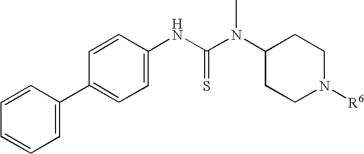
C1=CC(NC(N(C2CCN([R6])CC2)C)=S)=CC=C1C1=CC=CC=C1
